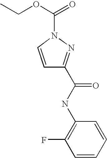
CCOC(=O)N1C=CC(C(NC2=C(F)C=CC=C2)=O)=N1
